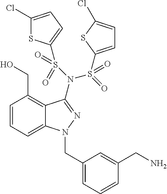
C1=CC=C2C(=C1CO)C(N(S(=O)(=O)C1=CC=C(Cl)S1)S(=O)(=O)C1=CC=C(Cl)S1)=NN2CC1=CC=CC(CN)=C1
